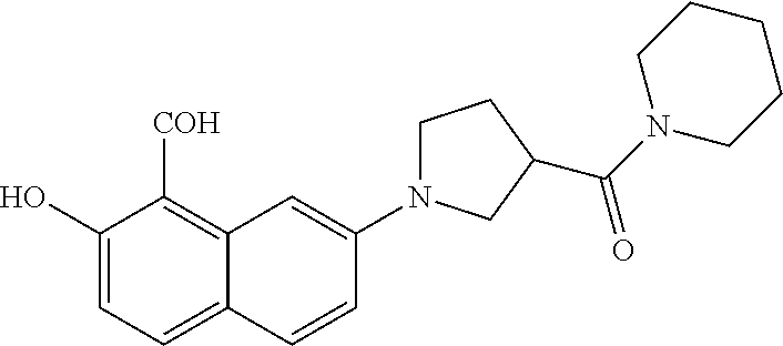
C1(O)=CC=C2C(=C1[COH])C=C(N1CCC(C(=O)N3CCCCC3)C1)C=C2
